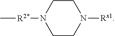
N1([R2*]C)CCN([Rx1])CC1
